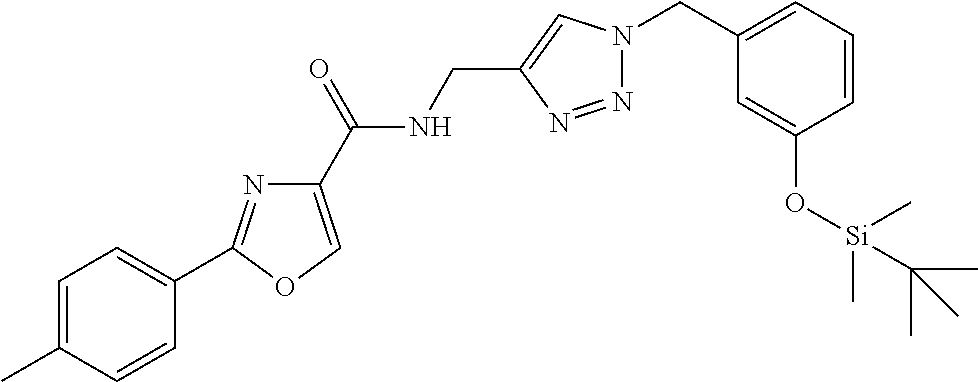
CC1=CC=C(C2=NC(C(NCC3=CN(CC4=CC=CC(O[Si](C)(C)C(C)(C)C)=C4)N=N3)=O)=CO2)C=C1
